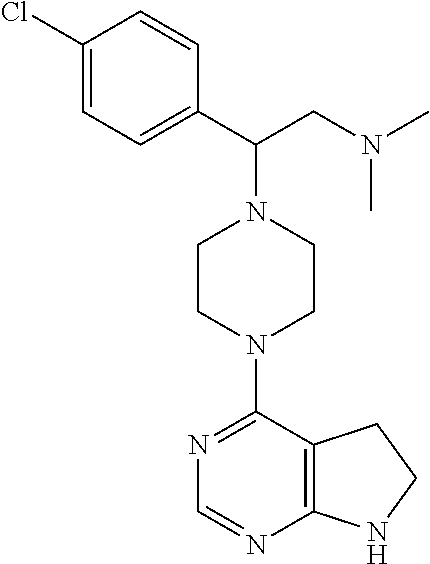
C1=C(C(N2CCN(C3=NC=NC4=C3CCN4)CC2)CN(C)C)C=CC(Cl)=C1
